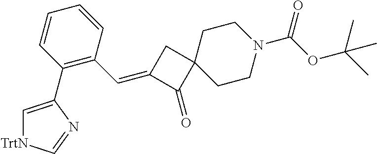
C1=CC(C2=C[TrtN]C=N2)=C(C=C2C(=O)C3(C2)CCN(C(OC(C)(C)C)=O)CC3)C=C1
